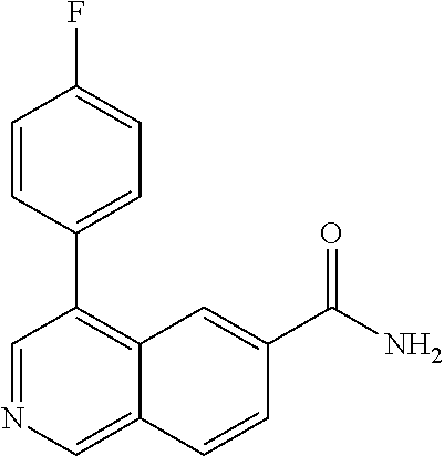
C1=CC(C2=C3C(=CN=C2)C=CC(C(N)=O)=C3)=CC=C1F
